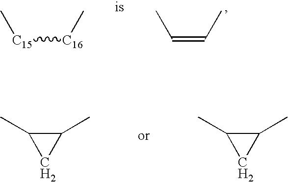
CC=CC.C[C15][C16]C.C1(C)C(C)C1.C1(C)C(C)C1
